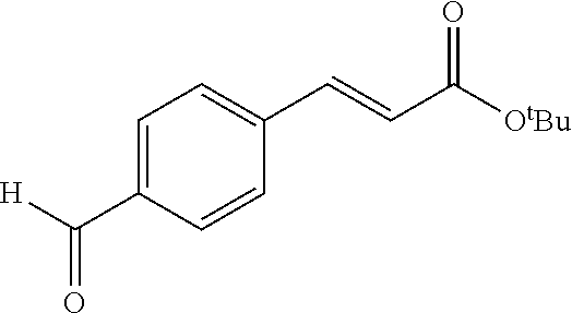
C1=C(C([H])=O)C=CC(C=CC([OtBu])=O)=C1
